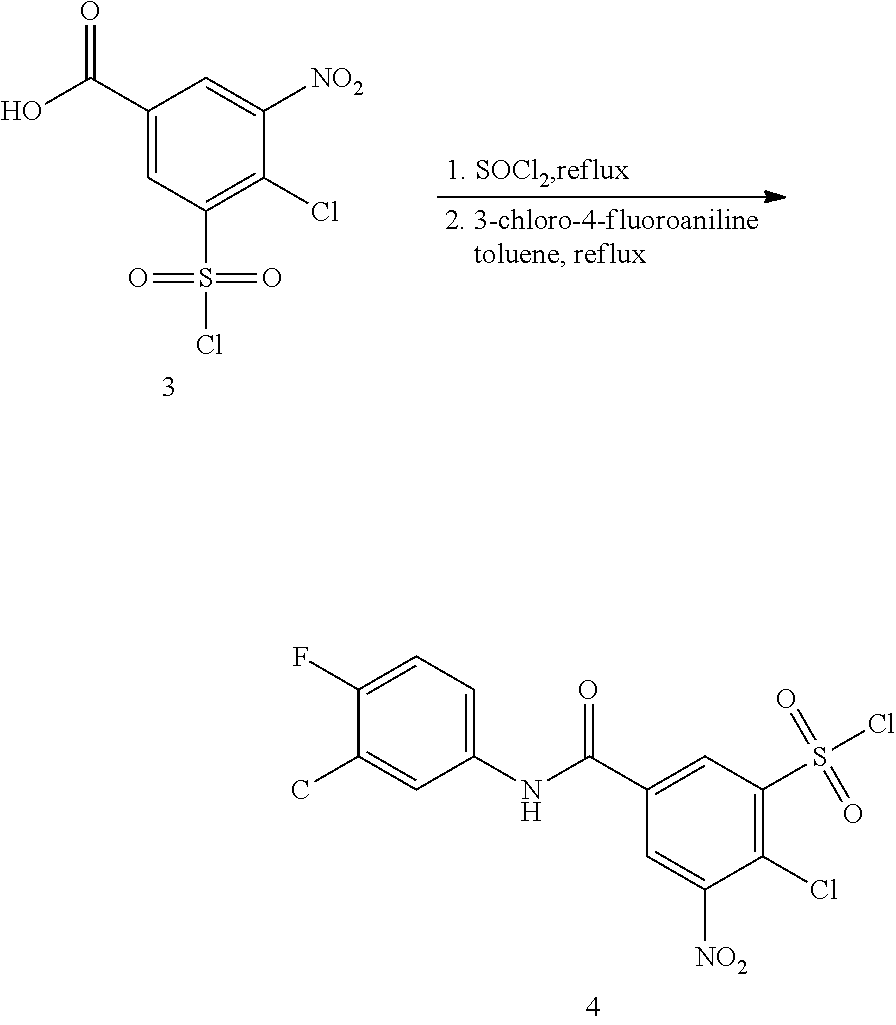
C1(C(O)=O)=CC(S(Cl)(=O)=O)=C(Cl)C([NO2])=C1.C1(NC(C2=CC(S(Cl)(=O)=O)=C(Cl)C([NO2])=C2)=O)=CC=C(F)C(C)=C1
